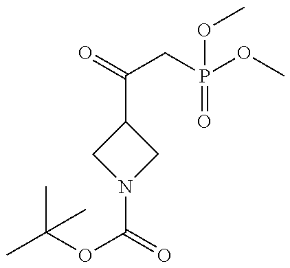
CC(C)(OC(N1CC(C(CP(=O)(OC)OC)=O)C1)=O)C
